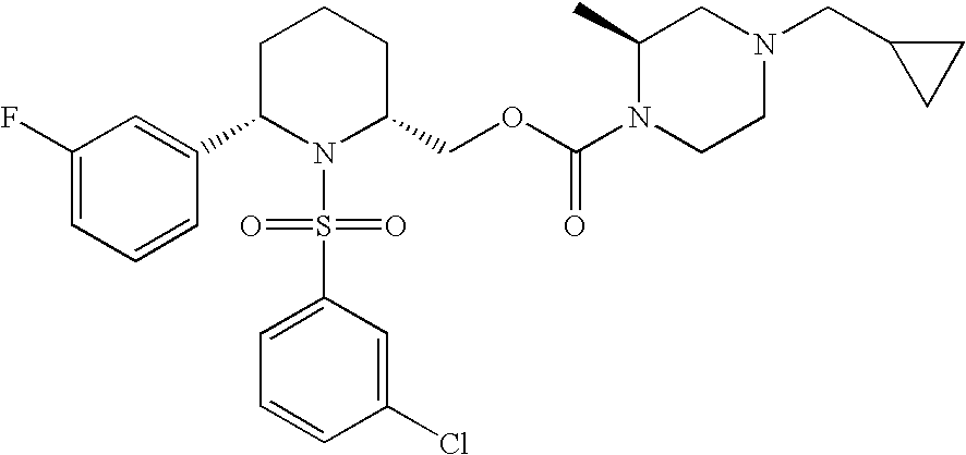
C1(F)=CC=CC(C2N(S(=O)(=O)C3=CC=CC(Cl)=C3)C(COC(N3CCN(CC4CC4)CC3C)=O)CCC2)=C1
